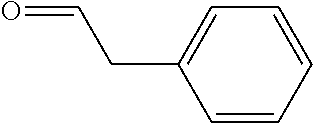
C1=CC=CC=C1CC=O
